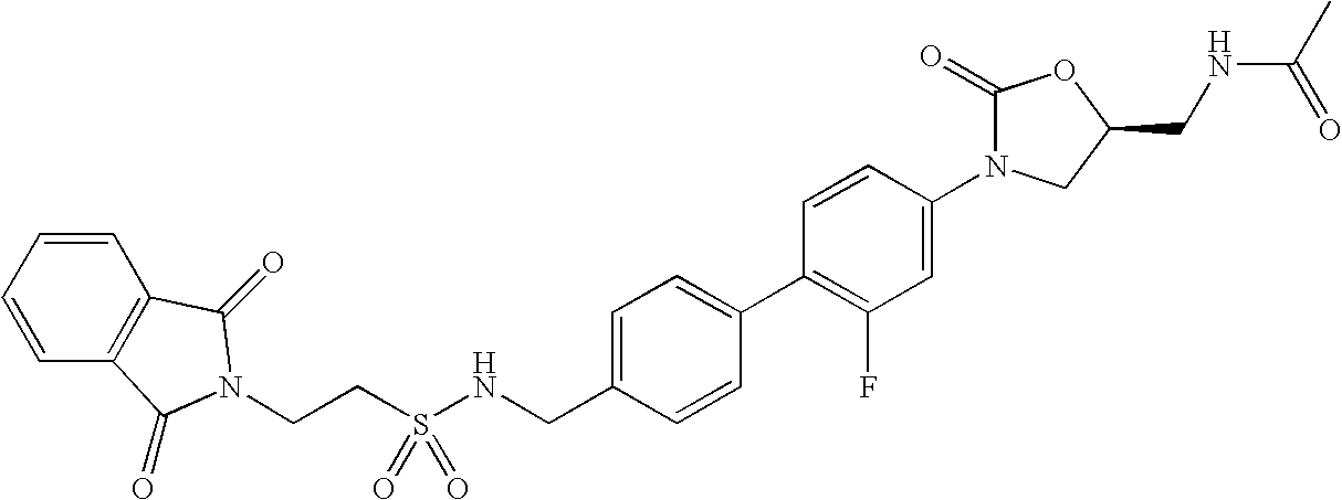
C1=CC2=C(C=C1)C(=O)N(CCS(NCC1=CC=C(C3=C(F)C=C(N4C(=O)OC(CNC(C)=O)C4)C=C3)C=C1)(=O)=O)C2=O
